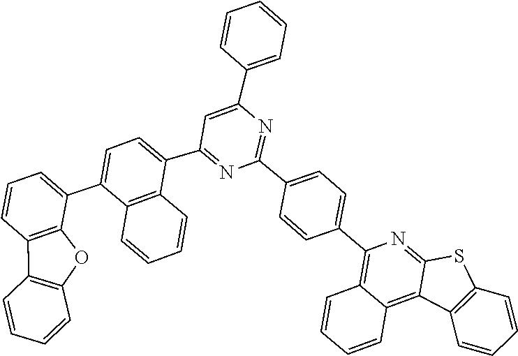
C12=NC(C3=CC=C(C4=NC(C5=CC=CC=C5)=CC(C5=CC=C(C6=CC=CC7=C6OC6=C7C=CC=C6)C6=C5C=CC=C6)=N4)C=C3)=C3C(=C1C1=C(S2)C=CC=C1)C=CC=C3
